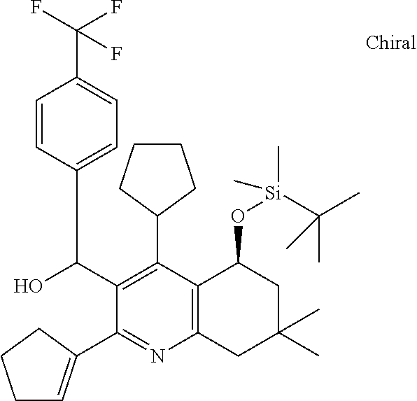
C1(C2CCCC2)=C(C(O)C2=CC=C(C(F)(F)F)C=C2)C(C2=CCCC2)=NC2=C1C(O[Si](C(C)(C)C)(C)C)CC(C)(C)C2
